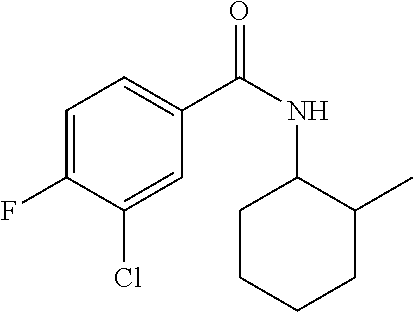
C1(F)=CC=C(C(NC2CCCCC2C)=O)C=C1Cl
